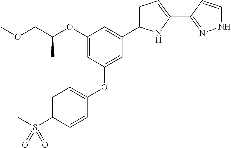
C1(OC(COC)C)=CC(OC2=CC=C(S(C)(=O)=O)C=C2)=CC(C2=CC=C(C3=NNC=C3)N2)=C1
